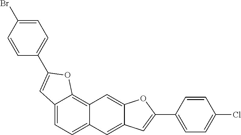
C12=CC=C3C(=C1OC(C1=CC=C(Br)C=C1)=C2)C=C1C(=C3)C=C(C2=CC=C(Cl)C=C2)O1
